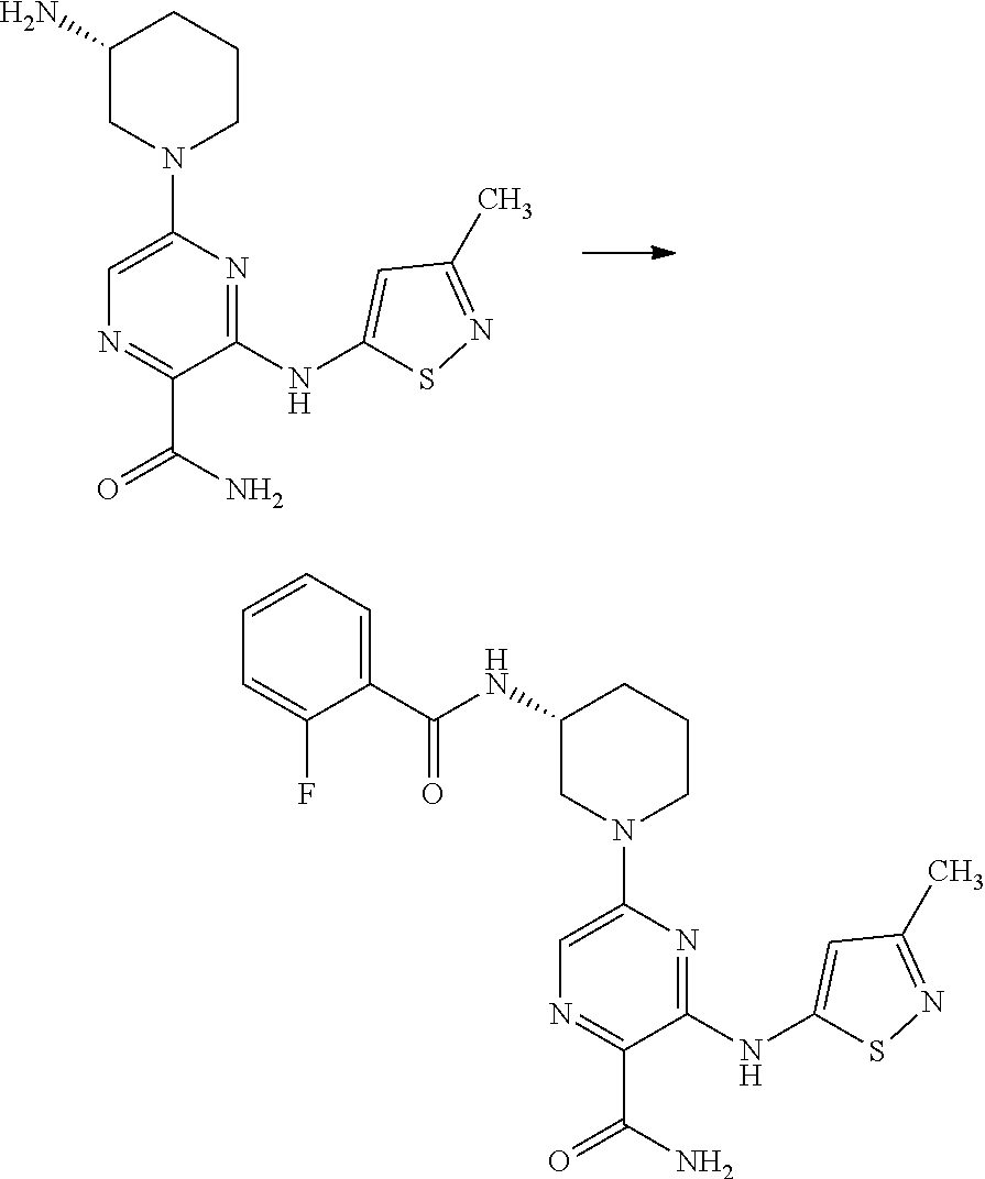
C1(NC2=CC(C)=NS2)=NC(N2CCCC(N)C2)=CN=C1C(N)=O.C1(NC2=CC(C)=NS2)=NC(N2CCCC(NC(C3=CC=CC=C3F)=O)C2)=CN=C1C(N)=O
